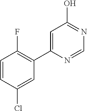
C1=CC(Cl)=CC(C2=CC(O)=NC=N2)=C1F
